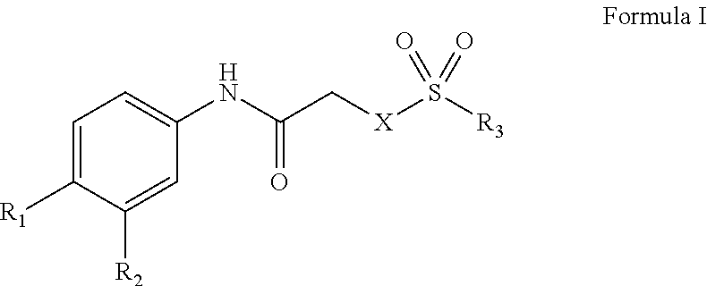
C1=C([R1])C([R2])=CC(NC(C[X]S([R3])(=O)=O)=O)=C1
